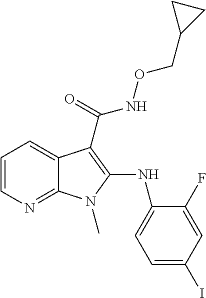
C1=CN=C2C(=C1)C(C(NOCC1CC1)=O)=C(NC1=CC=C(I)C=C1F)N2C
